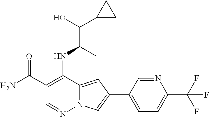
C1(C(N)=O)=C(NC(C(O)C2CC2)C)C2=CC(C3=CC=C(C(F)(F)F)N=C3)=CN2N=C1
